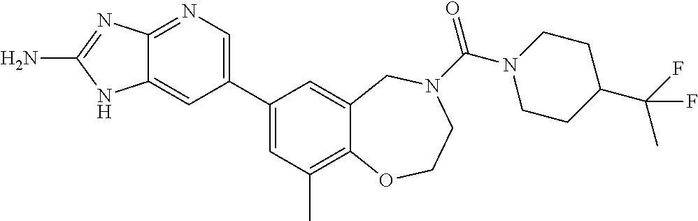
C12=NC=C(C3=CC(C)=C4C(=C3)CN(C(=O)N3CCC(C(F)(C)F)CC3)CCO4)C=C1NC(N)=N2
